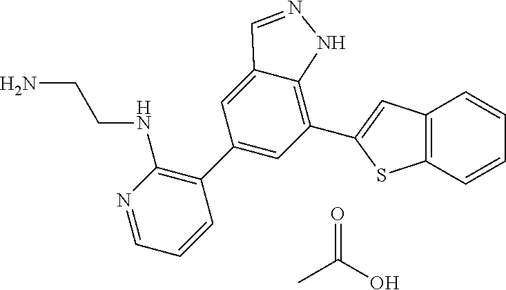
C1(C2=CC(C3=CC4=C(S3)C=CC=C4)=C3C(=C2)C=NN3)=C(NCCN)N=CC=C1.CC(O)=O
